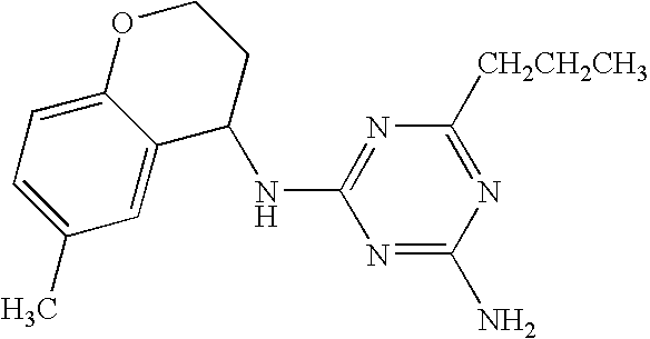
N1=C(N)N=C([CH2CH2CH3])N=C1NC1C2=CC(C)=CC=C2OCC1
